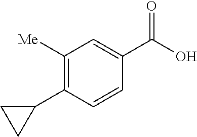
C1([Me])=C(C2CC2)C=CC(C(O)=O)=C1
